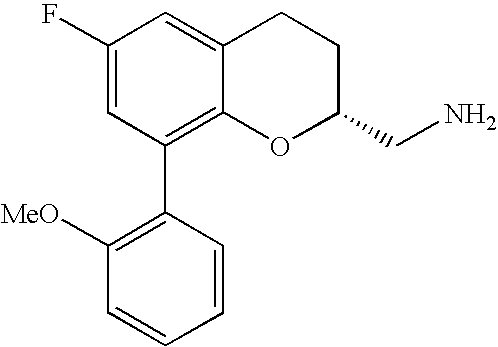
C1(F)=CC(C2=C([MeO])C=CC=C2)=C2C(=C1)CCC(CN)O2
